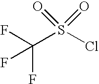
FC(S(Cl)(=O)=O)(F)F
